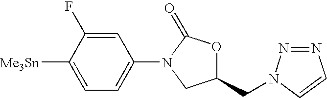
C1=C(F)C([Me3Sn])=CC=C1N1C(=O)OC(CN2N=NC=C2)C1
